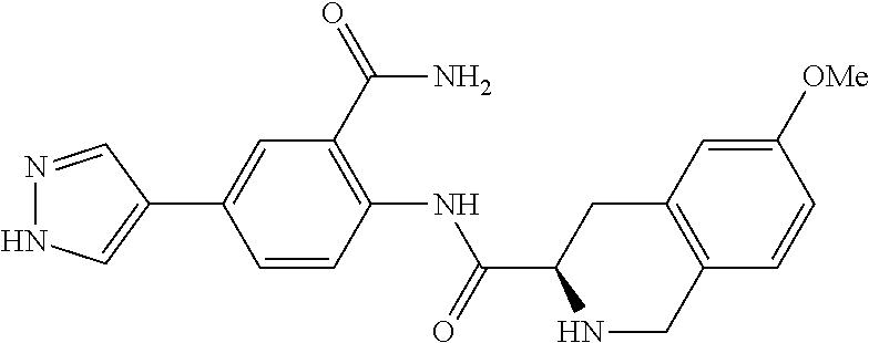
N1=CC(C2=CC(C(N)=O)=C(NC(=O)C3NCC4=C(C3)C=C([OMe])C=C4)C=C2)=CN1
